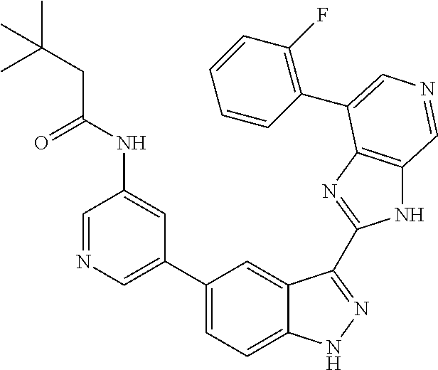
C1(C2=CN=CC(NC(CC(C)(C)C)=O)=C2)=CC=C2C(=C1)C(C1=NC3=C(N1)C=NC=C3C1=C(F)C=CC=C1)=NN2
